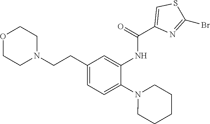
O1CCN(CCC2=CC=C(N3CCCCC3)C(NC(C3=CSC(Br)=N3)=O)=C2)CC1
